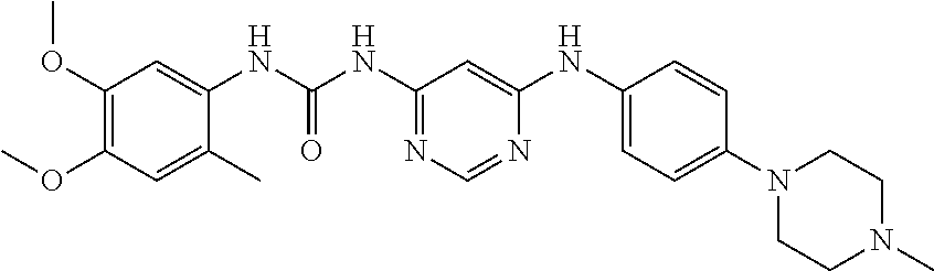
C1=C(C)C(NC(NC2=NC=NC(NC3=CC=C(N4CCN(C)CC4)C=C3)=C2)=O)=CC(OC)=C1OC
